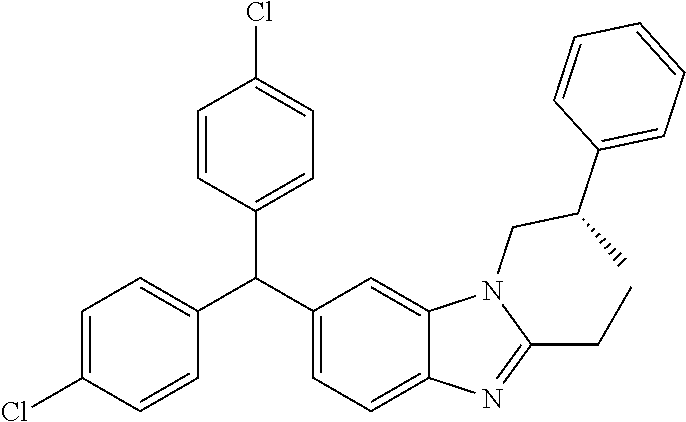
C1(C(C2=CC=C3C(=C2)N(CC(C2=CC=CC=C2)C)C(CC)=N3)C2=CC=C(Cl)C=C2)=CC=C(Cl)C=C1
